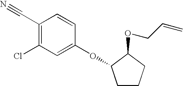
C1(C#N)=C(Cl)C=C(OC2CCCC2OCC=C)C=C1
